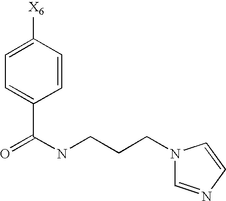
C1=CC([X6])=CC=C1C(NCCCN1C=NC=C1)=O
